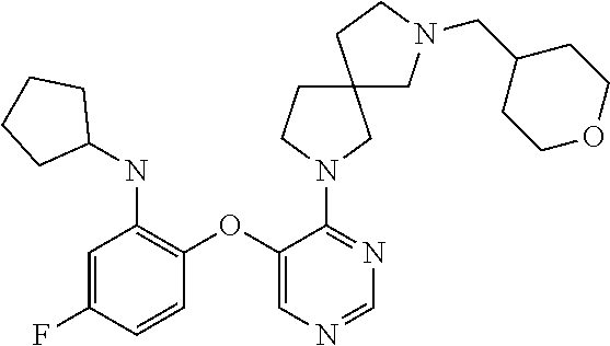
C1(OC2=C(NC3CCCC3)C=C(F)C=C2)=CN=CN=C1N1CCC2(C1)CN(CC1CCOCC1)CC2
